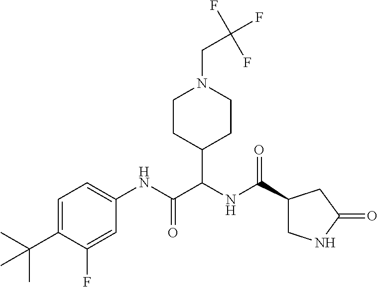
C1=C(C(C)(C)C)C(F)=CC(NC(C(NC(=O)C2CNC(=O)C2)C2CCN(CC(F)(F)F)CC2)=O)=C1
